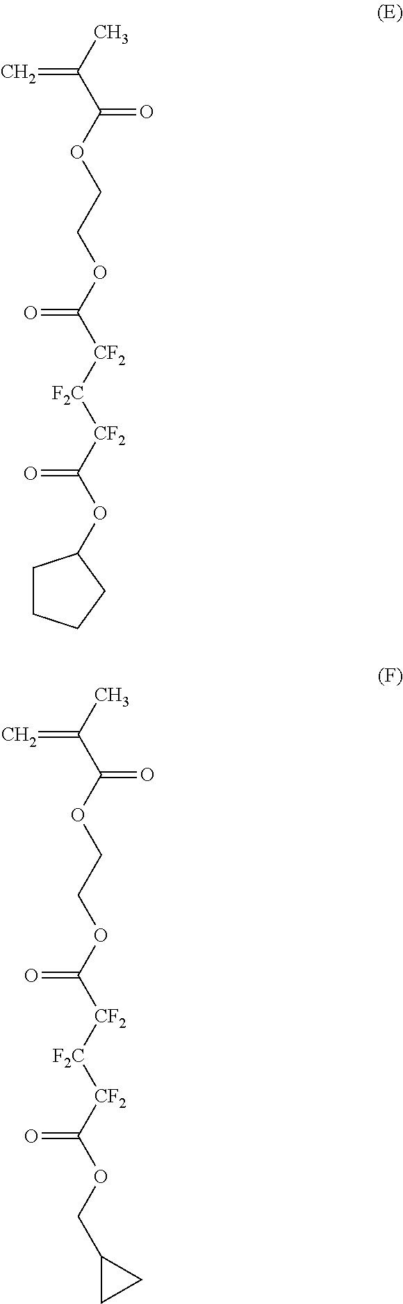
O(C(C(C)=C)=O)CCOC([CF2][F2C][CF2]C(OC1CCCC1)=O)=O.O(C(C(C)=C)=O)CCOC([CF2][F2C][CF2]C(OCC1CC1)=O)=O
